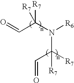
O=CC(N([R6])C([R7])(C=O)[R7])([R7])[R7]
